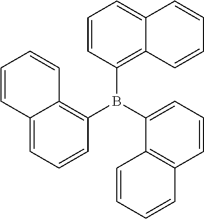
C1(B(C2=CC=CC3=C2C=CC=C3)C2=C3C(=CC=C2)C=CC=C3)=C2C(=CC=C1)C=CC=C2
